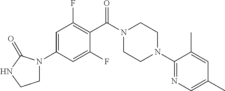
C1(C(N2CCN(C3=NC=C(C)C=C3C)CC2)=O)=C(F)C=C(N2CCNC2=O)C=C1F
